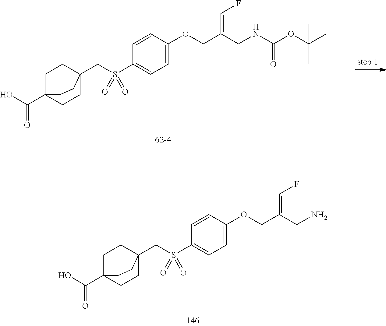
S(=O)(C1=CC=C(OCC(CNC(OC(C)(C)C)=O)=CF)C=C1)(CC12CCC(C(O)=O)(CC1)CC2)=O.S(=O)(C1=CC=C(OCC(CN)=CF)C=C1)(CC12CCC(C(O)=O)(CC1)CC2)=O
